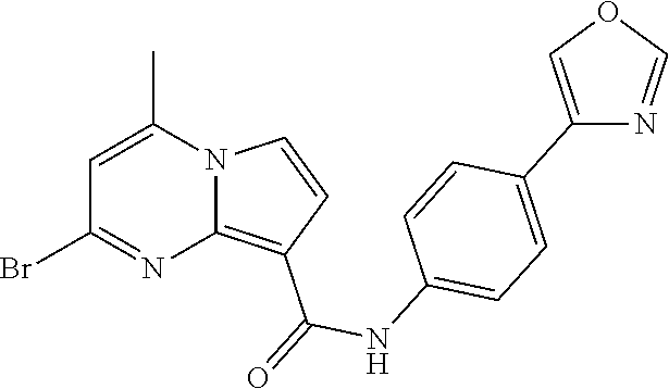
C1=C(C)N2C(=C(C(=O)NC3=CC=C(C4=COC=N4)C=C3)C=C2)N=C1Br
